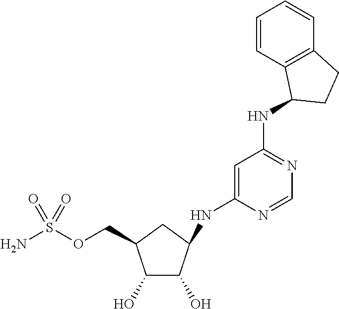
C1(O)C(COS(N)(=O)=O)CC(NC2=CC(NC3C4=C(C=CC=C4)CC3)=NC=N2)C1O
